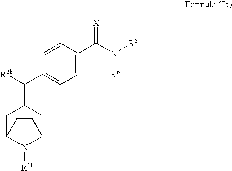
C1C2N([R1b])C(CC1=C([R2b])C1=CC=C(C(N([R6])[R5])=[X])C=C1)CC2
